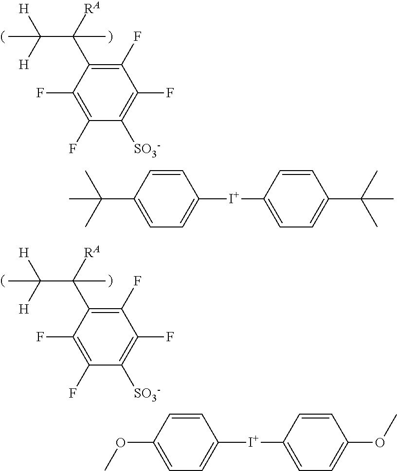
C1(C([RA])(C([H])([H])C)C)=C(F)C(F)=C([SO3-])C(F)=C1F.C1(OC)=CC=C([I+]C2=CC=C(OC)C=C2)C=C1.C1(C([RA])(C([H])([H])C)C)=C(F)C(F)=C([SO3-])C(F)=C1F.C1(C(C)(C)C)=CC=C([I+]C2=CC=C(C(C)(C)C)C=C2)C=C1
